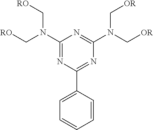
C1(N(C[RO])C[RO])=NC(C2=CC=CC=C2)=NC(N(C[OR])C[OR])=N1
